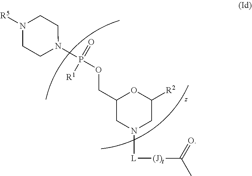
C1(COP(N2CCN([R5])CC2)(=O)[R1])CN([L][(J)t]C(C)=O)CC([R2])O1
